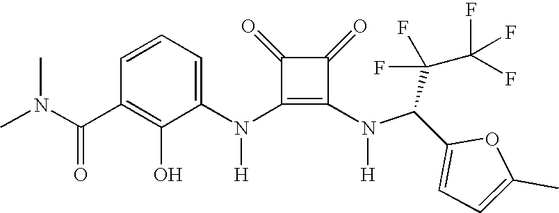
N(C1=C(N(C(C2=CC=C(C)O2)C(F)(F)C(F)(F)F)[H])C(=O)C1=O)([H])C1=CC=CC(C(N(C)C)=O)=C1O
